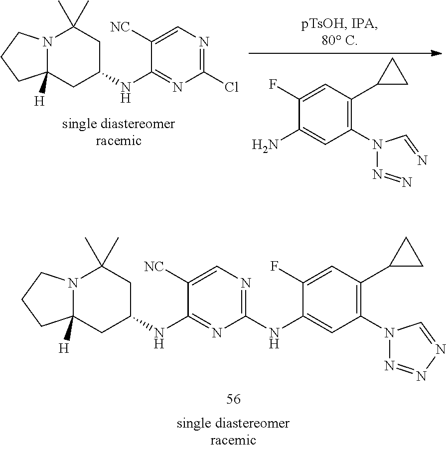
C12([H])N(CCC1)C(C)(C)CC(NC1=NC(NC3=CC(N4N=NN=C4)=C(C4CC4)C=C3F)=NC=C1[NC])C2.C1(N(N=N)C=N)=C(C2CC2)C=C(F)C(N)=C1.C12([H])N(CCC1)C(C)(C)CC(NC1=NC(Cl)=NC=C1[NC])C2
